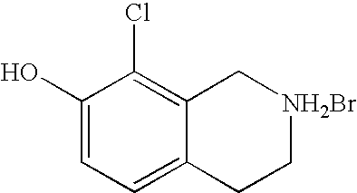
C1(O)=CC=C2C(=C1Cl)C[NH2Br]CC2
